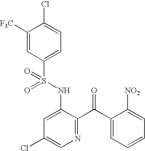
C1([F3C])=CC(S(NC2=CC(Cl)=CN=C2C(C2=CC=CC=C2[NO2])=O)(=O)=O)=CC=C1Cl
